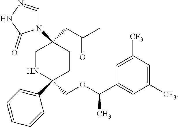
C1NC(C2=CC=CC=C2)(COC(C2=CC([CF3])=CC([CF3])=C2)C)CCC1(CC(C)=O)N1C=NNC1=O
